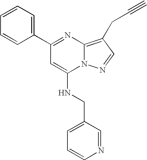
C1=CC(C2=NC3=C(CC#C)C=NN3C(NCC3=CC=CN=C3)=C2)=CC=C1
